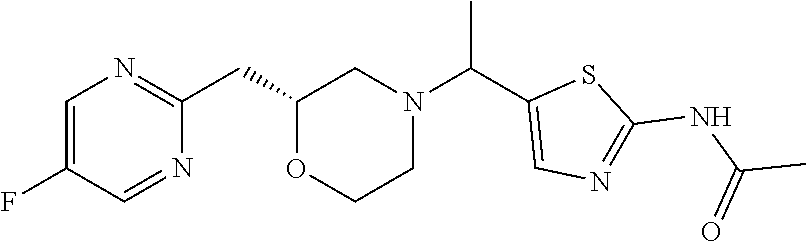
C1=C(F)C=NC(CC2OCCN(C(C3=CN=C(NC(C)=O)S3)C)C2)=N1
